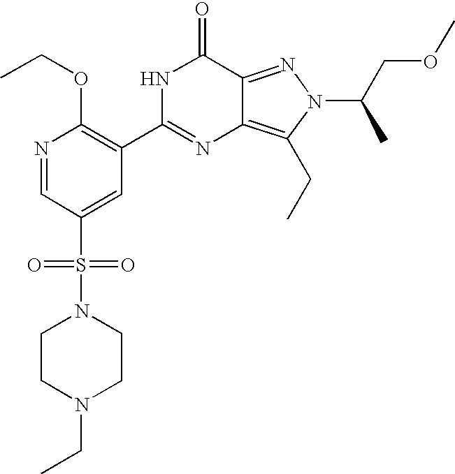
N1=CC(S(=O)(=O)N2CCN(CC)CC2)=CC(C2=NC3=C(CC)N(C(C)COC)N=C3C(=O)N2)=C1OCC
